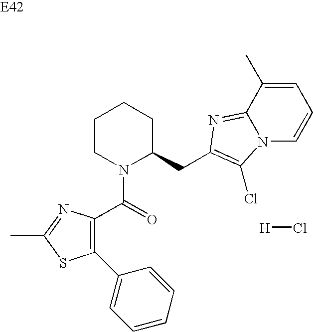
C1=CC=CC(C2=C(C(=O)N3C(CC4=C(Cl)N5C=CC=C(C)C5=N4)CCCC3)N=C(C)S2)=C1.[H]Cl
